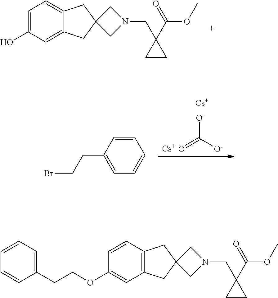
C1=C(O)C=C2C(=C1)CC1(C2)CN(CC2(C(OC)=O)CC2)C1.[O-]C([O-])=O.[Cs].[Cs].C1=CC(CCBr)=CC=C1.C1(OCCC2=CC=CC=C2)=CC2=C(CC3(C2)CN(CC2(C(OC)=O)CC2)C3)C=C1
